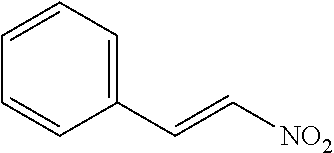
C1=CC(C=C[NO2])=CC=C1
